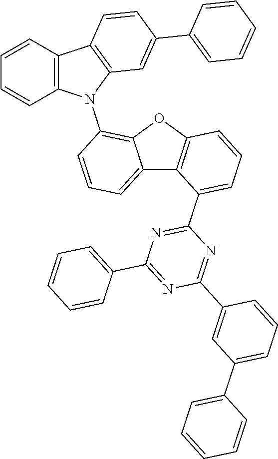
C12=CC=CC(N3C4=C(C5=C3C=CC=C5)C=CC(C3=CC=CC=C3)=C4)=C1OC1=C2C(C2=NC(C3=CC=CC=C3)=NC(C3=CC(C4=CC=CC=C4)=CC=C3)=N2)=CC=C1
